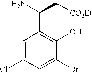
C1(Br)=CC(Cl)=CC(C(N)C[CO2Et])=C1O
